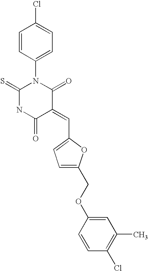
C1=CC(N2C(=S)NC(=O)C(=CC3=CC=C(COC4=CC(C)=C(Cl)C=C4)O3)C2=O)=CC=C1Cl
